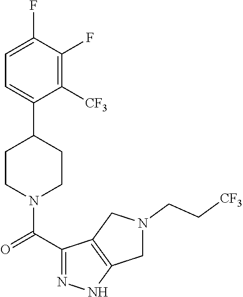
C1=C(F)C(F)=C([CF3])C(C2CCN(C(C3=NNC4=C3CN(CC[CF3])C4)=O)CC2)=C1
